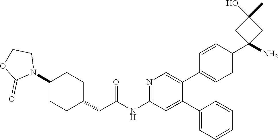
C1(N2CCOC2=O)CCC(CC(NC2=NC=C(C3=CC=C(C4(N)CC(O)(C)C4)C=C3)C(C3=CC=CC=C3)=C2)=O)CC1
